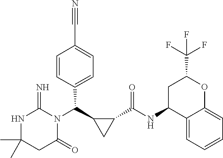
CC1(C)NC(=N)N(C(C2CC2C(NC2C3=CC=CC=C3OC(C(F)(F)F)C2)=O)C2=CC=C(C#N)C=C2)C(=O)C1
